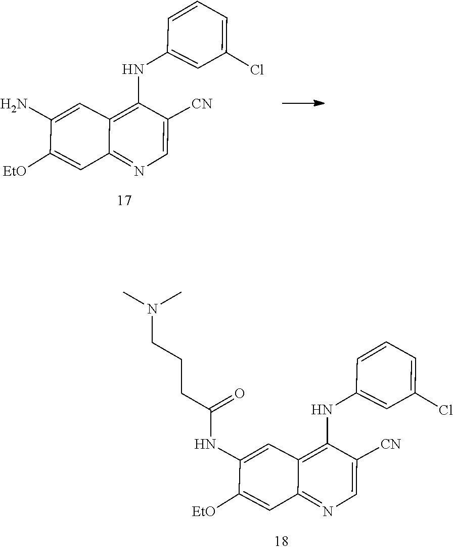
N(C1=CC2=C(NC3=CC(Cl)=CC=C3)C([CN])=CN=C2C=C1[EtO])C(CCCN(C)C)=O.NC1=CC2=C(NC3=CC(Cl)=CC=C3)C([CN])=CN=C2C=C1[EtO]
